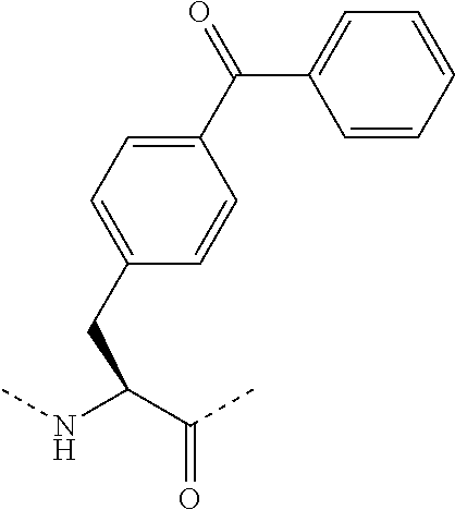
C(C(NC)C(C)=O)C1=CC=C(C(=O)C2=CC=CC=C2)C=C1
